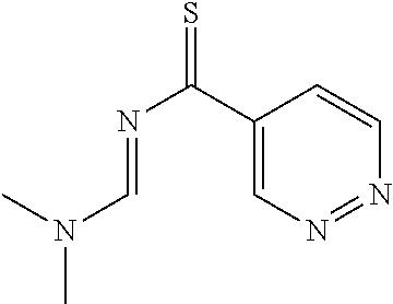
C1(C(N=CN(C)C)=S)=CN=NC=C1
